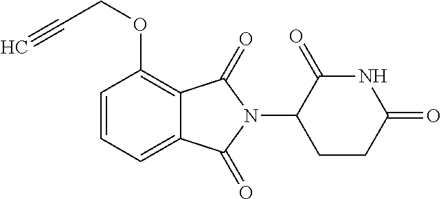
C1=CC=C2C(=C1OCC#C)C(=O)N(C1CCC(=O)NC1=O)C2=O
